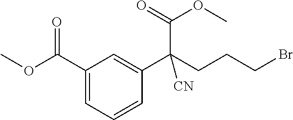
C1(C(OC)=O)=CC=CC(C(CCCBr)(C(=O)OC)[CN])=C1
